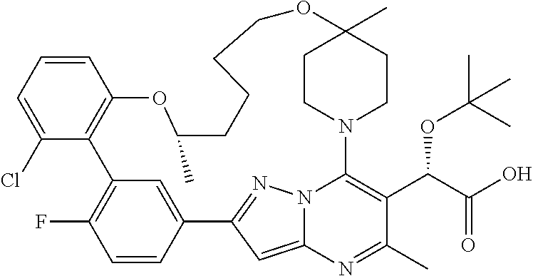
C12=CC3=NN1C(=C(C(C(=O)O)OC(C)(C)C)C(C)=N2)N1CCC(C)(CC1)OCCCCC(C)OC1=C(C2=C(F)C=CC3=C2)C(Cl)=CC=C1
